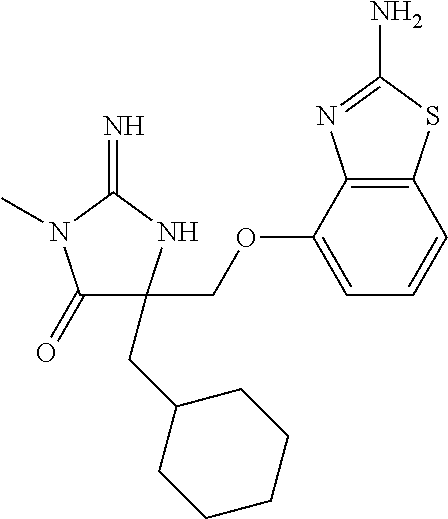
C1(=O)C(COC2=CC=CC3=C2N=C(N)S3)(CC2CCCCC2)NC(=N)N1C
